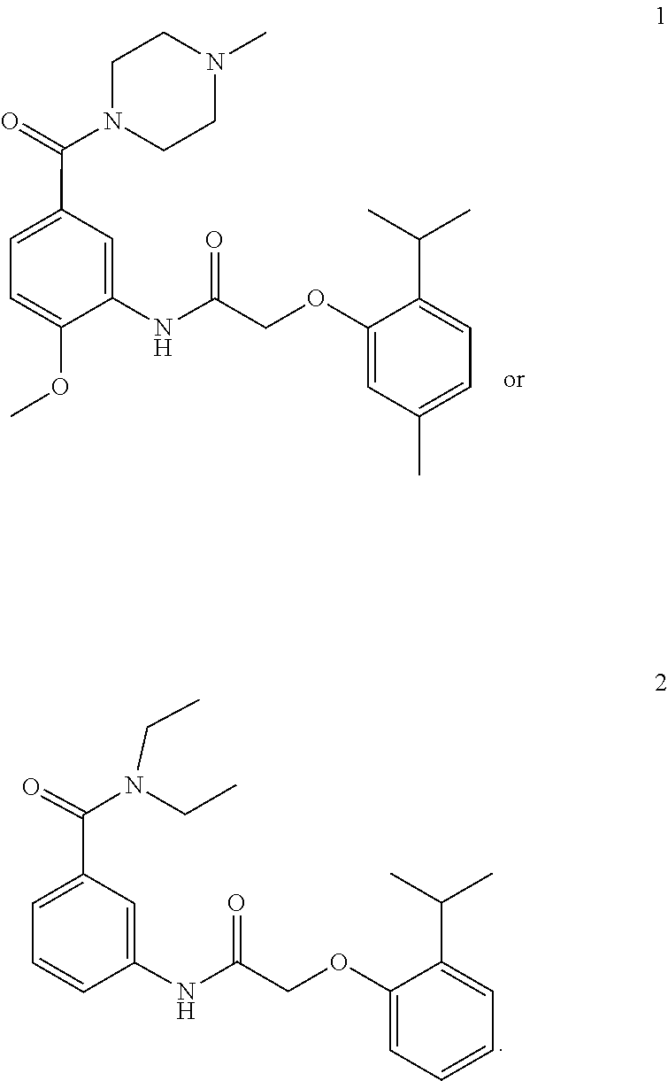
C1CN(C(C2=CC=C(OC)C(NC(=O)COC3=CC(C)=CC=C3C(C)C)=C2)=O)CCN1C.N(CC)(C(C1=CC=CC(NC(COC2=CC=CC=C2C(C)C)=O)=C1)=O)CC
